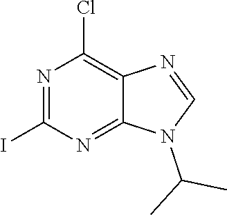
N1(C(C)C)C=NC2=C(Cl)N=C(I)N=C12
